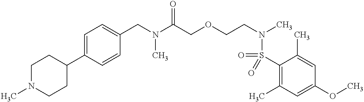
C1=C(C2CCN(C)CC2)C=CC(CN(C(COCCN(C)S(=O)(C2=C(C)C=C(OC)C=C2C)=O)=O)C)=C1
